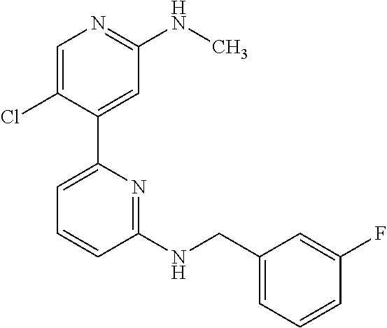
C1=C(Cl)C(C2=CC=CC(NCC3=CC=CC(F)=C3)=N2)=CC(NC)=N1
